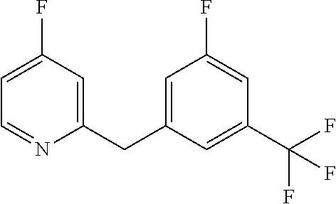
C1=C(CC2=CC(F)=CC=N2)C=C(C(F)(F)F)C=C1F
